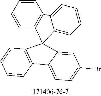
C12=CC=CC=C1C1=C(C=CC=C1)C21C2=C(C=CC=C2)C2=CC=C(Br)C=C21
